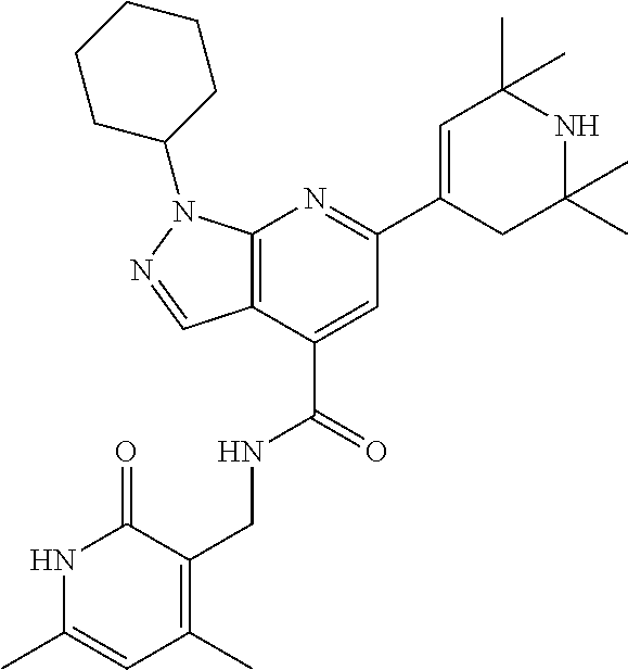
C12=C(C=NN1C1CCCCC1)C(C(=O)NCC1=C(C)C=C(C)NC1=O)=CC(C1=CC(C)(C)NC(C)(C)C1)=N2
